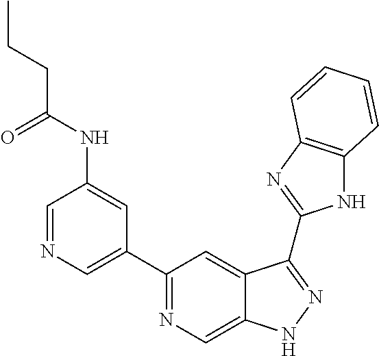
C1=NC=C(C2=NC=C3C(=C2)C(C2=NC4=C(N2)C=CC=C4)=NN3)C=C1NC(CCC)=O
